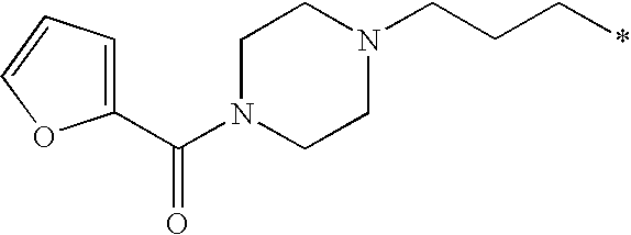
C1N(C(C2=CC=CO2)=O)CCN(CCC*)C1
